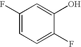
C1(F)=CC=C(F)C(O)=C1
